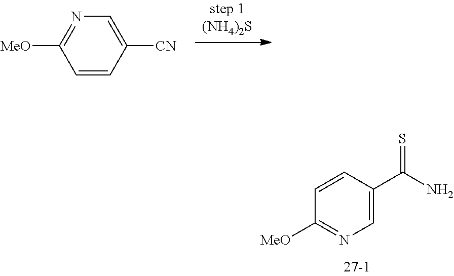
C1=CC([CN])=CN=C1[MeO].C1([MeO])=NC=C(C(=S)N)C=C1
